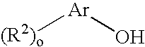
[(R2)o][Ar]O
